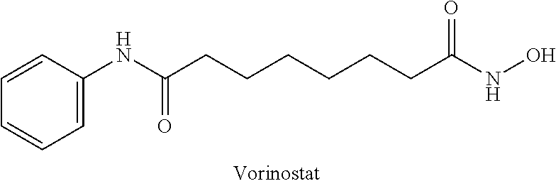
C1=CC(NC(CCCCCCC(NO)=O)=O)=CC=C1
